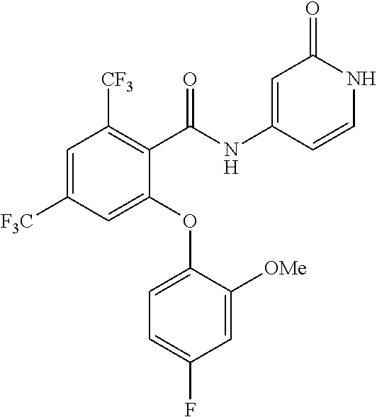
C1=C([F3C])C=C(OC2=CC=C(F)C=C2[OMe])C(C(NC2=CC(=O)NC=C2)=O)=C1[CF3]
